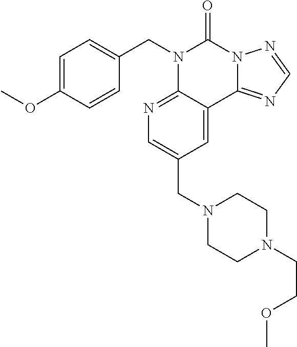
C1=C(OC)C=CC(CN2C3=NC=C(CN4CCN(CCOC)CC4)C=C3C3=NC=NN3C2=O)=C1
